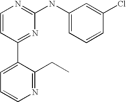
C1=CC(C2=CC=CN=C2CC)=NC(NC2=CC=CC(Cl)=C2)=N1
